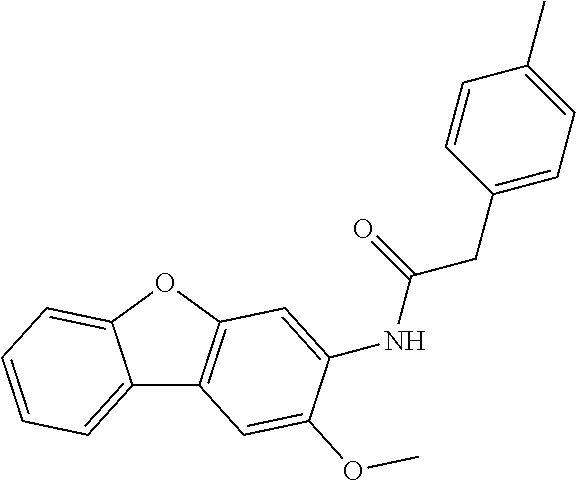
C12=CC=CC=C1OC1=C2C=C(OC)C(NC(=O)CC2=CC=C(C)C=C2)=C1
